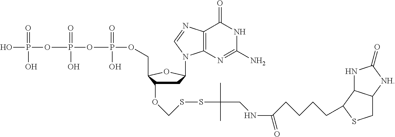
C1C(OCSSC(CNC(CCCCC2C3NC(=O)[NH]C3CS2)=O)(C)C)C(COP(OP(OP(O)(O)=O)(=O)O)(=O)O)OC1N1C2=C(C(=O)NC(N)=N2)N=C1
